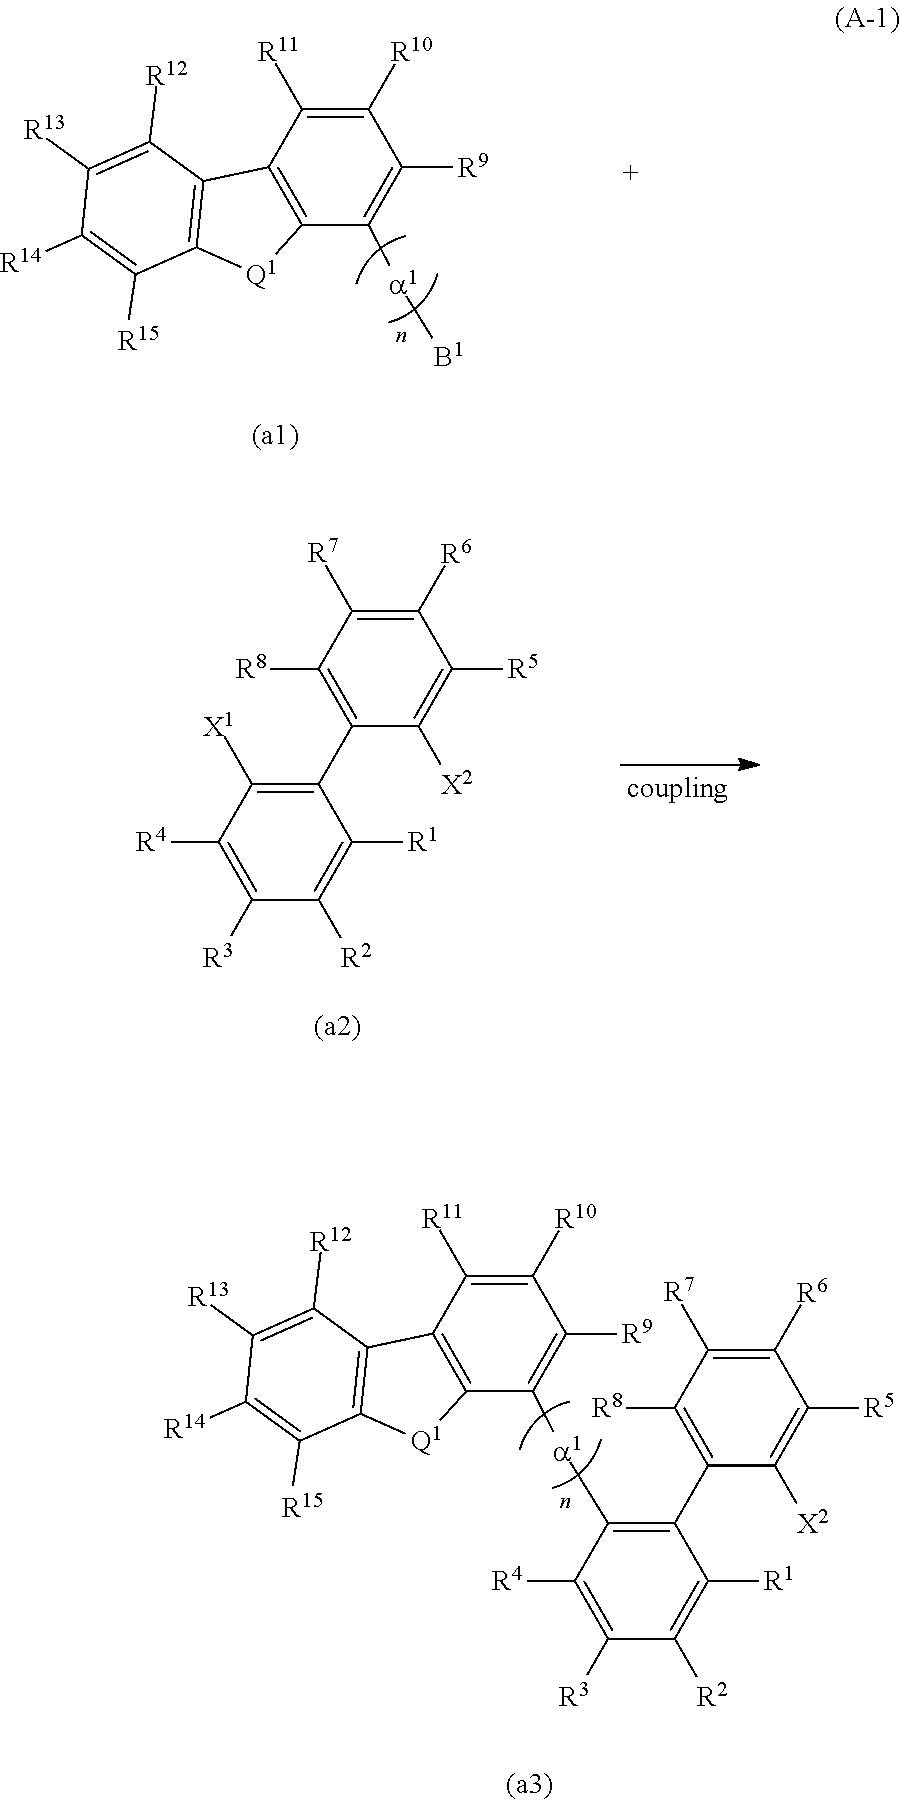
C1([R6])=C([R7])C([R8])=C(C2=C([X1])C([R4])=C([R3])C([R2])=C2[R1])C([X2])=C1[R5].C1([R10])=C([R11])C2=C(C([a1]C3=C(C4=C([R8])C([R7])=C([R6])C([R5])=C4[X2])C([R1])=C([R2])C([R3])=C3[R4])=C1[R9])[Q1]C1=C2C([R12])=C([R13])C([R14])=C1[R15].C1([R10])=C([R11])C2=C(C([a1][B1])=C1[R9])[Q1]C1=C2C([R12])=C([R13])C([R14])=C1[R15]
